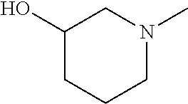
C1(O)CCCN(C)C1
